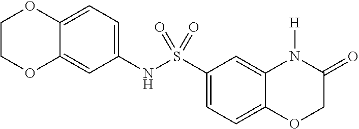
C12=CC(NS(C3=CC=C4C(=C3)N([H])C(=O)CO4)(=O)=O)=CC=C1OCCO2
